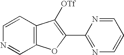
C12=C(C=CN=C1)C([OTf])=C(C1=NC=CC=N1)O2
